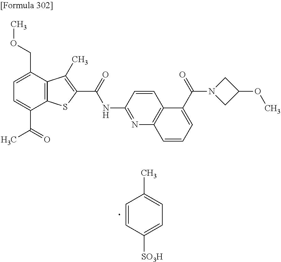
C1=C(C(=O)C)C2=C(C(COC)=C1)C(C)=C(C(=O)NC1=NC3=C(C=C1)C(C(N1CC(OC)C1)=O)=CC=C3)S2.C1=CC([SO3H])=CC=C1C
